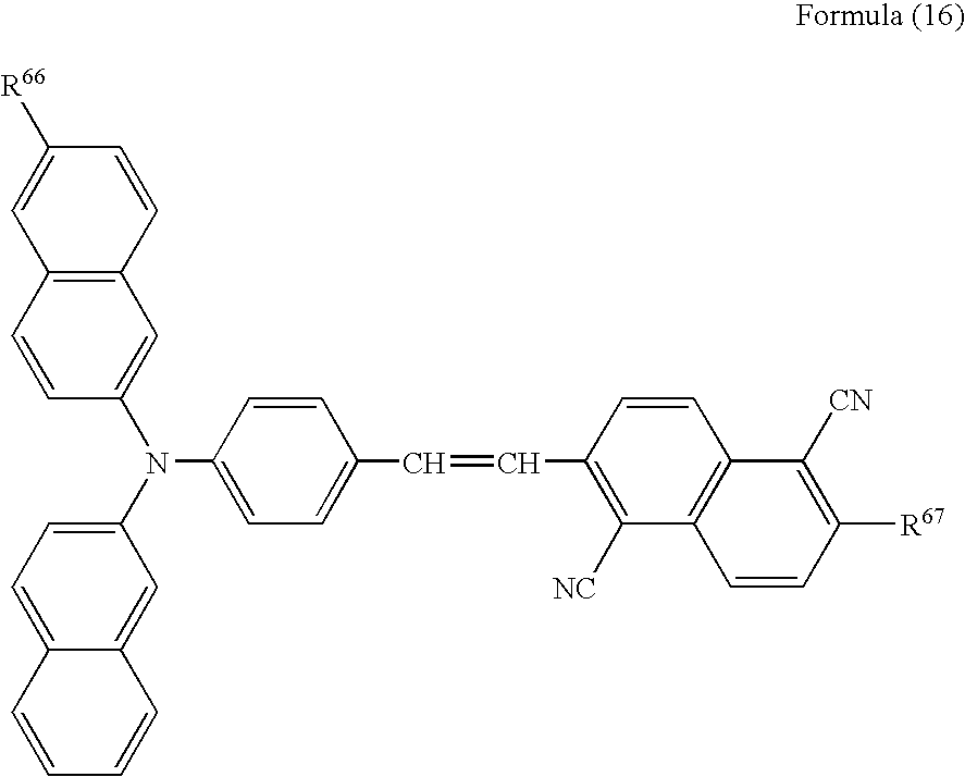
C1=CC2=C(C=C1N(C1=CC=C3C(=C1)C=CC=C3)C1=CC=C(C=CC3=C([NC])C4=C(C=C3)C([CN])=C([R67])C=C4)C=C1)C=CC([R66])=C2
